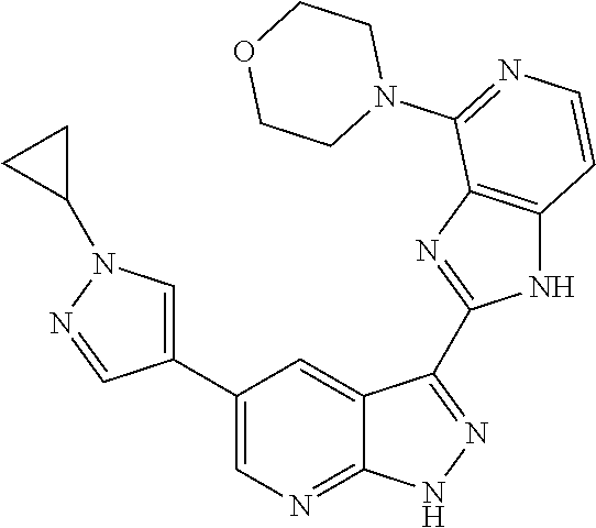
C1(C2=CN=C3C(=C2)C(C2=NC4=C(N2)C=CN=C4N2CCOCC2)=NN3)=CN(C2CC2)N=C1
